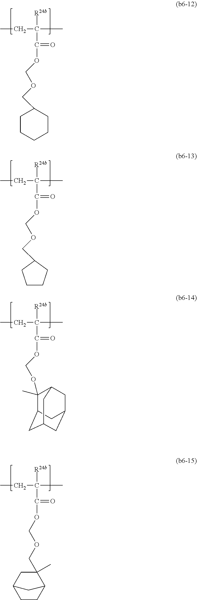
CCC([R24b])(C)C(=O)OCOCC1CCCCC1.CCC([R24b])(C)C(=O)OCOCC1CCCC1.CCC([R24b])(C)C(=O)OCOC1(C)C2CC3CC(CC1C3)C2.CCC([R24b])(C)C(=O)OCOCC1(C)CC2CCC1C2
